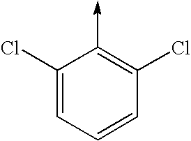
C1(Cl)=CC=CC(Cl)=C1->C
